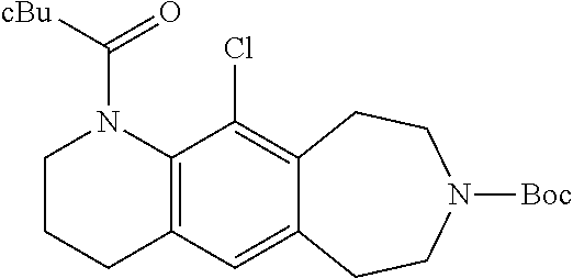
C12=C(C=C3C(=C1Cl)CCN([Boc])CC3)CCCN2C([cBu])=O
